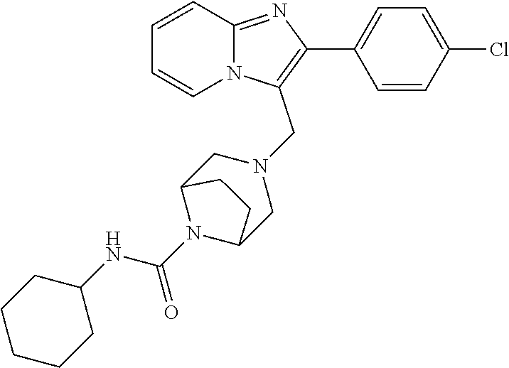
C1=CC=CN2C1=NC(C1=CC=C(Cl)C=C1)=C2CN1CC2N(C(NC3CCCCC3)=O)C(C1)CC2
